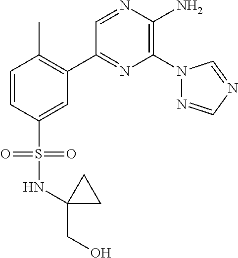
C1(C2=C(C)C=CC(S(=O)(=O)NC3(CO)CC3)=C2)=NC(N2N=CN=C2)=C(N)N=C1
